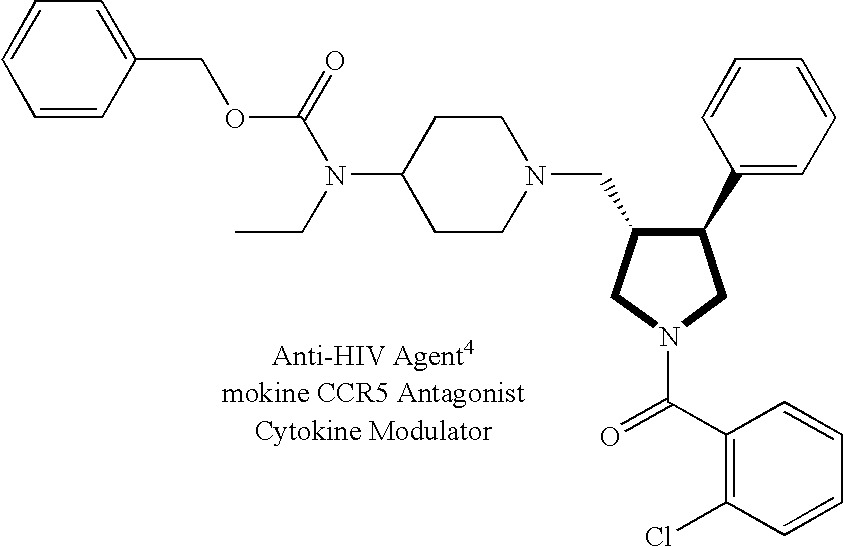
C1=CC(COC(N(CC)C2CCN(CC3C(C4=CC=CC=C4)CN(C(C4=C(Cl)C=CC=C4)=O)C3)CC2)=O)=CC=C1
